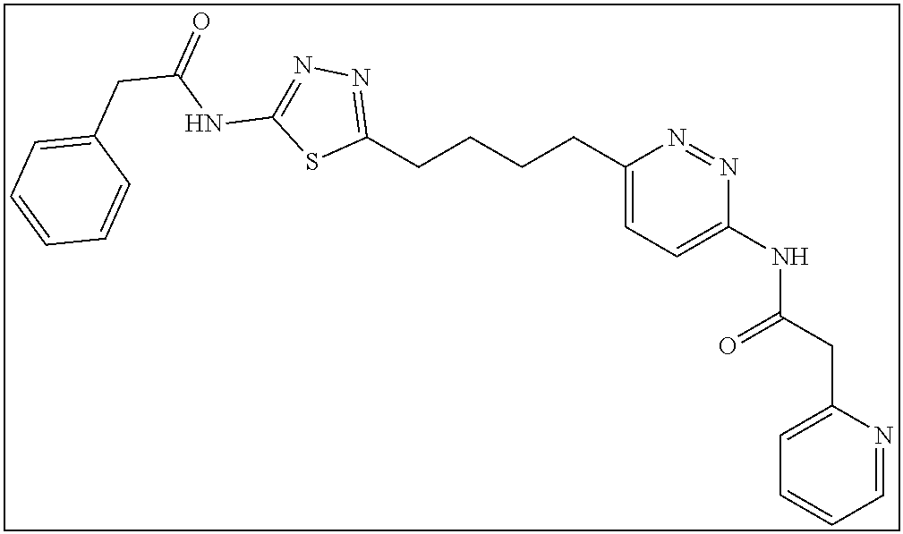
C1(CCCCC2=CC=C(NC(CC3=CC=CC=N3)=O)N=N2)=NN=C(NC(CC2=CC=CC=C2)=O)S1
